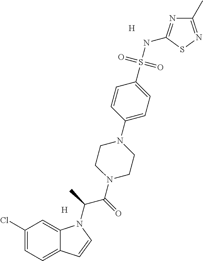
[H].C1(Cl)=CC=C2C(=C1)N(C(C(N1CCN(C3=CC=C(S(NC4=NC(C)=NS4)(=O)=O)C=C3)CC1)=O)C)C=C2.[H]
